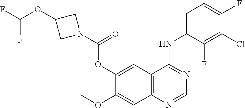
C12=C(C=C(OC(N3CC(OC(F)F)C3)=O)C(OC)=C1)C(NC1=CC=C(F)C(Cl)=C1F)=NC=N2
